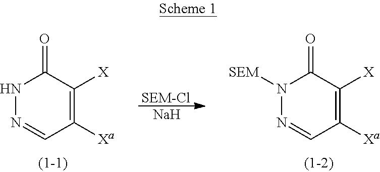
N1N=CC([Xa])=C([X])C1=O.N1([SEM])N=CC([Xa])=C([X])C1=O.[SEM-Cl].[Na]
